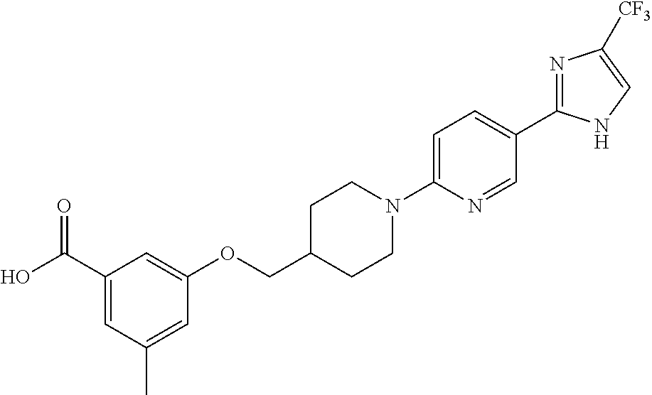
C(C1CCN(C2=CC=C(C3=NC([CF3])=CN3)C=N2)CC1)OC1=CC(C(O)=O)=CC(C)=C1
